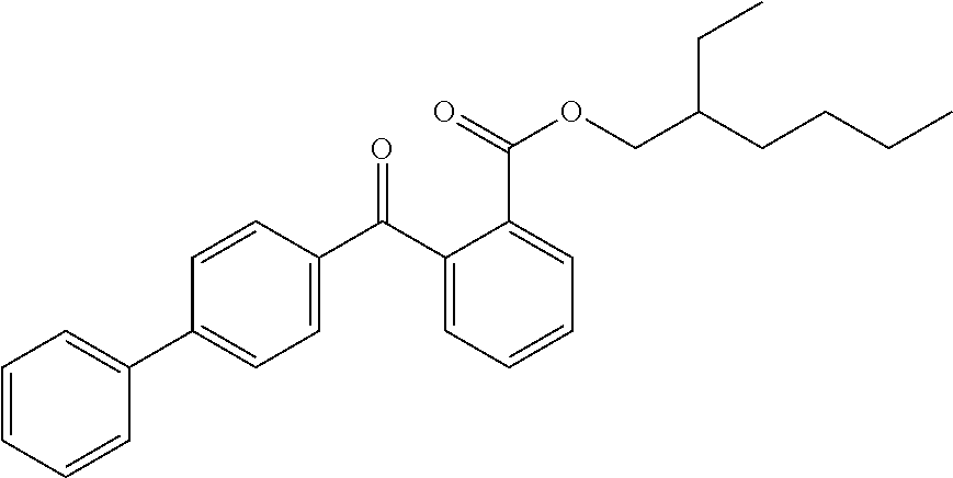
C1=CC=CC=C1C1=CC=C(C(C2=CC=CC=C2C(=O)OCC(CCCC)CC)=O)C=C1
